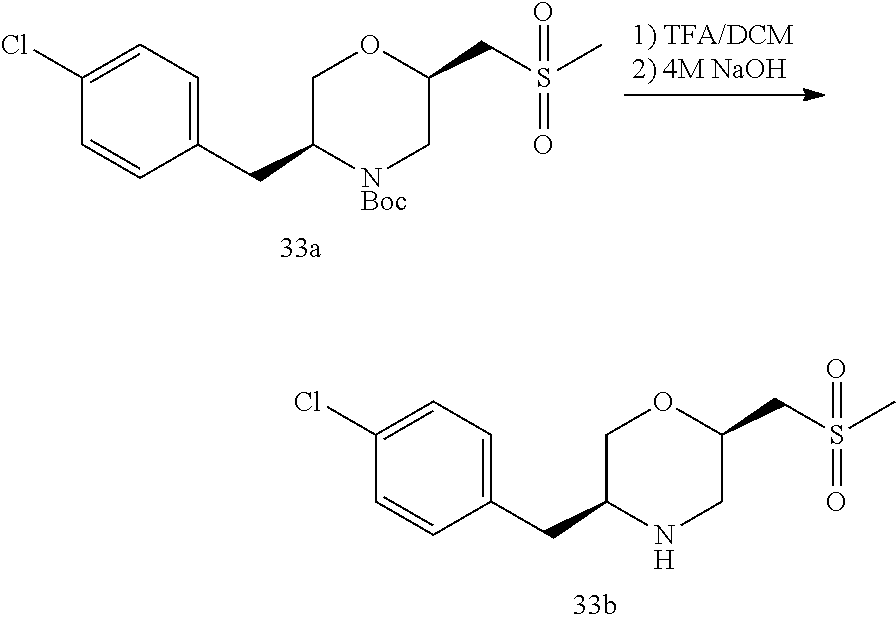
C1(Cl)=CC=C(CC2NCC(CS(C)(=O)=O)OC2)C=C1.C1(Cl)=CC=C(CC2[NBoc]CC(CS(C)(=O)=O)OC2)C=C1
